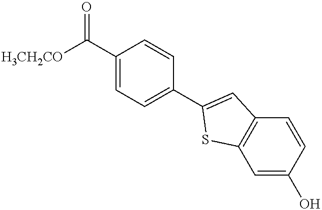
C1(C([H3CH2CO])=O)=CC=C(C2=CC3=C(C=C(O)C=C3)S2)C=C1
